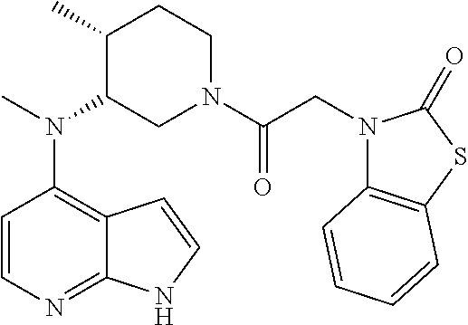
C12=C(N(C)C3CN(C(CN4C5=C(SC4=O)C=CC=C5)=O)CCC3C)C=CN=C1NC=C2
